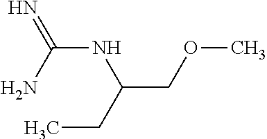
N(C(N)=N)C(COC)CC
